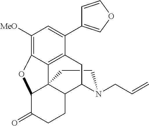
C1CN(CC=C)C2C3C14C1=C(C(C5=COC=C5)=CC([MeO])=C1OC4C(=O)CC3)C2
